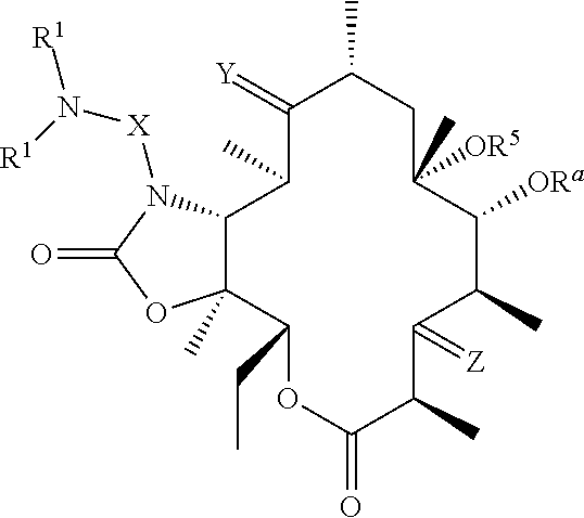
C1(=[Y])C(C)C2C(C)(C(CC)OC(=O)C(C)C(=[Z])C(C)C([ORa])C(C)([OR5])CC1C)OC(=O)N2[X]N([R1])[R1]
